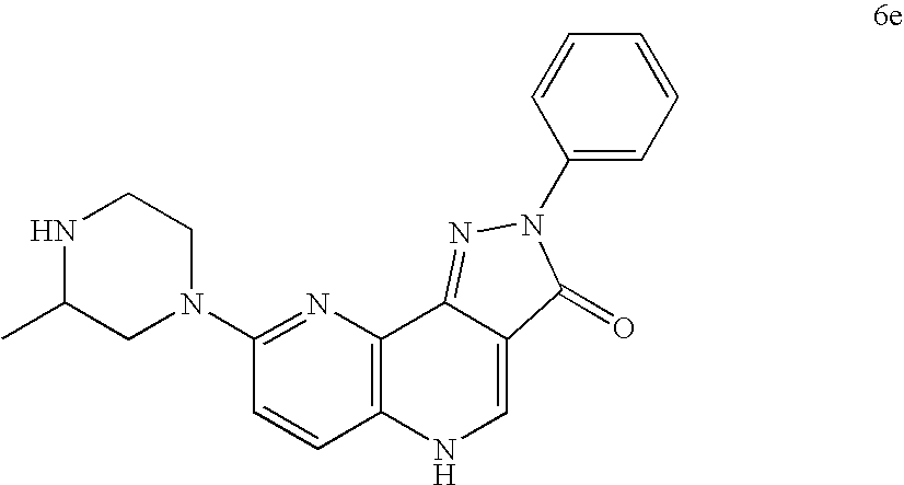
N1C(C)CN(C2=NC3=C(C=C2)NC=C2C3=NN(C3=CC=CC=C3)C2=O)CC1
